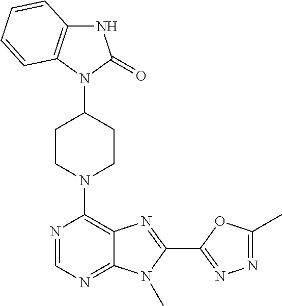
N1C2=C(N(C3CCN(C4=C5C(=NC=N4)N(C)C(C4=NN=C(C)O4)=N5)CC3)C1=O)C=CC=C2
